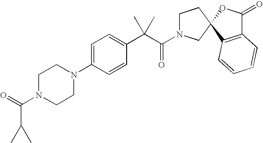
C1N(C(=O)C(C)C)CCN(C2=CC=C(C(C(=O)N3CCC4(C3)C3=C(C(=O)O4)C=CC=C3)(C)C)C=C2)C1
